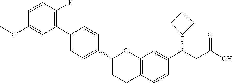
C1=CC(F)=C(C2=CC=C(C3CCC4=C(O3)C=C(C(CC(=O)O)C3CCC3)C=C4)C=C2)C=C1OC
